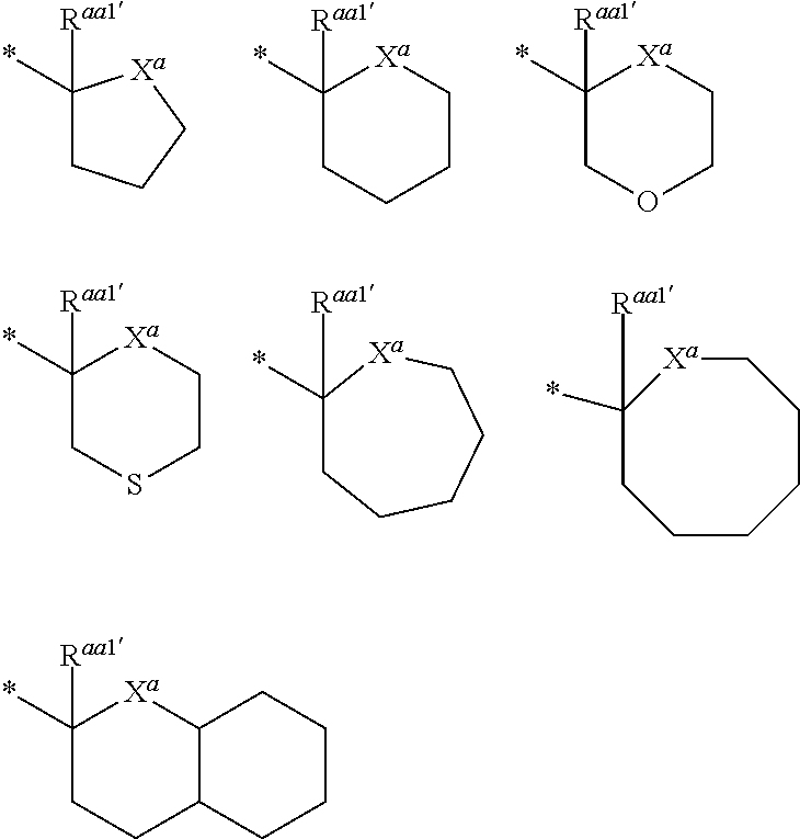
C1([Raa1])(*)CCC[Xa]1.C1([Raa1])(*)CCCC[Xa]1.C1([Raa1])(*)COCC[Xa]1.C1([Raa1])(*)CSCC[Xa]1.C1([Raa1])(*)CCCCC[Xa]1.C1CCCC[Xa]C([Raa1])(*)C1.C1([Raa1])(*)CCC2C([Xa]1)CCCC2
